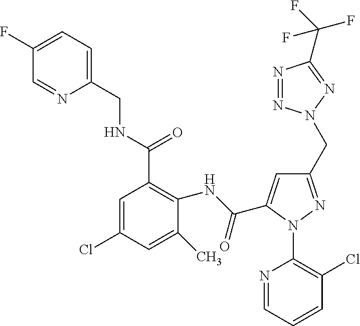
C1(NC(C2=CC(CN3N=NC(C(F)(F)F)=N3)=NN2C2=C(Cl)C=CC=N2)=O)=C(C(NCC2=CC=C(F)C=N2)=O)C=C(Cl)C=C1C
